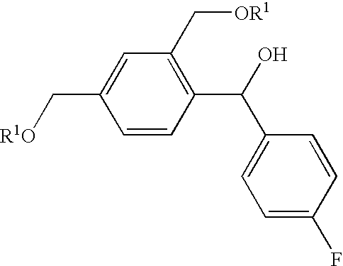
C1(C(C2=CC=C(F)C=C2)O)=C(C[OR1])C=C(C[R1O])C=C1
